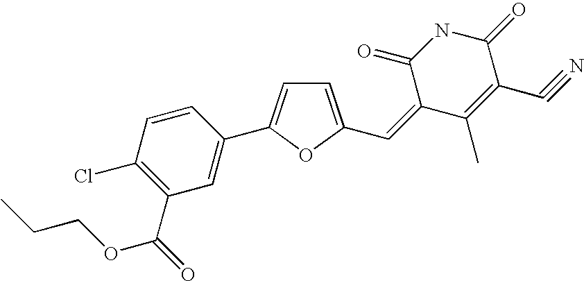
C1=CC(C2=CC=C(C=C3C(=O)NC(=O)C(C#N)=C3C)O2)=CC(C(=O)OCCC)=C1Cl
